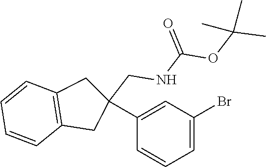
C1=CC=C(Br)C=C1C1(CNC(OC(C)(C)C)=O)CC2=C(C1)C=CC=C2
